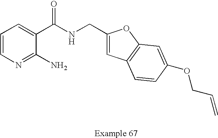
C1=CN=C(N)C(C(NCC2=CC3=C(O2)C=C(OCC=C)C=C3)=O)=C1
